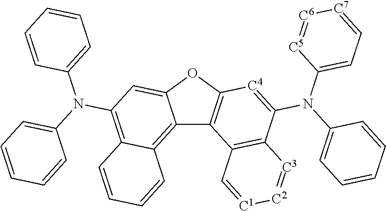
C12=C3C(=C(N(C4=CC=CC=C4)C4=CC=CC=C4)C=C1OC1=C2C2=C(C(N(C4=CC=[C7][C6]=[C5]4)C4=CC=CC=C4)=[C4]1)[C3]=[C2][C1]=C2)C=CC=C3
